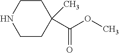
C1CC(C(OC)=O)(C)CCN1
